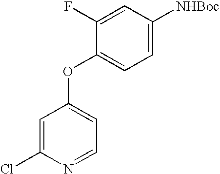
C1=C([NHBoc])C=C(F)C(OC2=CC=NC(Cl)=C2)=C1
